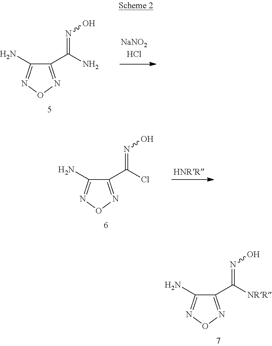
C1(C(N)=NO)=NON=C1N.C1(C(Cl)=NO)=NON=C1N.C1(C([NRR])=NO)=NON=C1N
